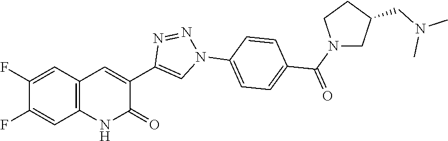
C12=C(C=C(F)C(F)=C1)C=C(C1=CN(C3=CC=C(C(=O)N4CC(CN(C)C)CC4)C=C3)N=N1)C(=O)N2
